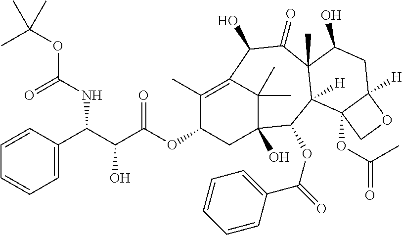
C1(OC(C(C(NC(OC(C)(C)C)=O)C2=CC=CC=C2)O)=O)CC2(O)C(C)(C)C(=C1C)C(O)C(=O)C1(C)C([H])(C2OC(=O)C2=CC=CC=C2)C2(OC(C)=O)C([H])(CC1O)OC2
